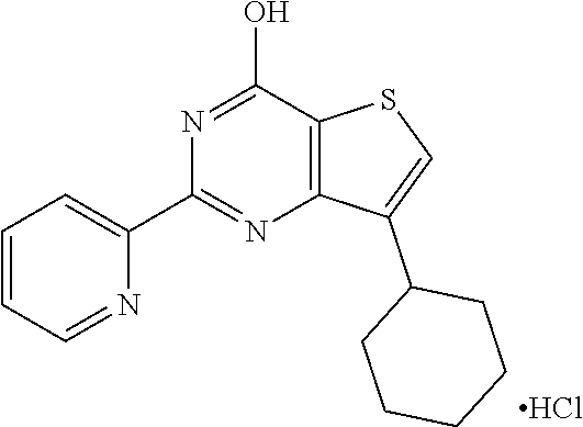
N1=C(O)C2=C(N=C1C1=CC=CC=N1)C(C1CCCCC1)=CS2.Cl
